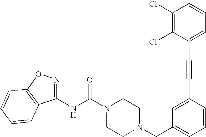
N(C(N1CCN(CC2=CC=CC(C#CC3=CC=CC(Cl)=C3Cl)=C2)CC1)=O)C1=NOC2=C1C=CC=C2
